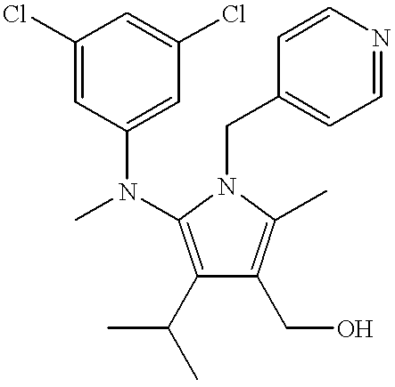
C1(C(C)C)=C(N(C2=CC(Cl)=CC(Cl)=C2)C)N(CC2=CC=NC=C2)C(C)=C1CO
